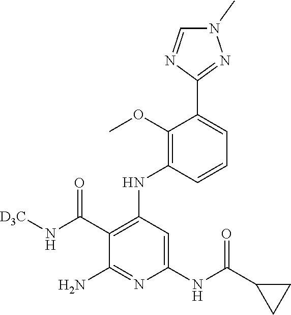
C1(C(N[D3C])=O)=C(NC2=C(OC)C(C3=NN(C)C=N3)=CC=C2)C=C(NC(C2CC2)=O)N=C1N
